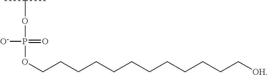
[O-]P(OC(C)C)(OCCCCCCCCCCCC[OH])=O
